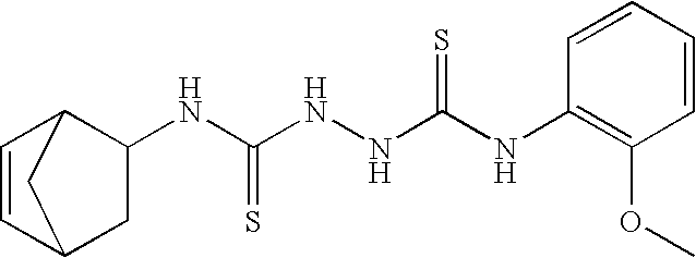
C1=CC2CC(NC(NNC(NC3=C(OC)C=CC=C3)=S)=S)C1C2
